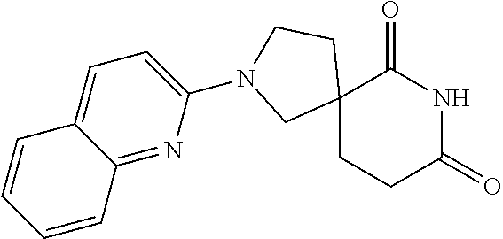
C12(CCC(=O)NC1=O)CCN(C1=CC=C3C(=N1)C=CC=C3)C2
